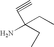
C(C#C)(N)(CC)CC
